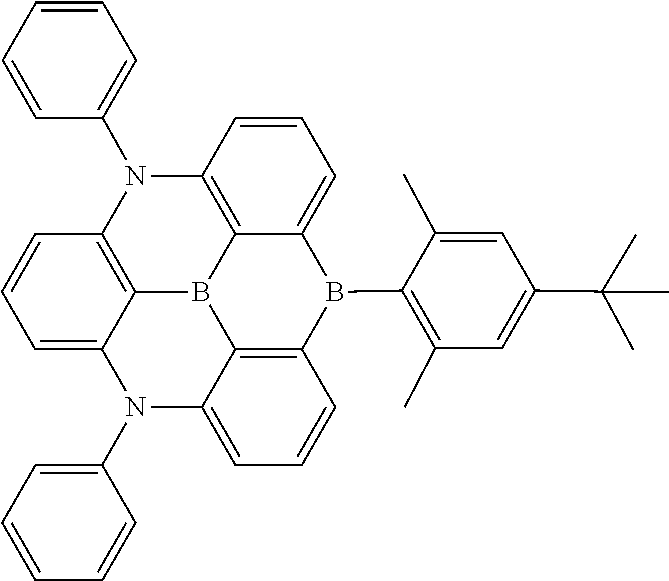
C1=CC=CC(N2C3=CC=CC4=C3B3C5=C(N4C4=CC=CC=C4)C=CC=C5B(C4=C(C)C=C(C(C)(C)C)C=C4C)C4=C3C2=CC=C4)=C1
